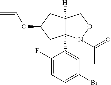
C12([H])C(C3=CC(Br)=CC=C3F)(N(C(=O)C)OC1)CC(OC=C)C2
